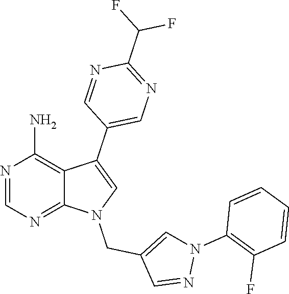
N1=CN=C2C(=C1N)C(C1=CN=C(C(F)F)N=C1)=CN2CC1=CN(C2=C(F)C=CC=C2)N=C1
